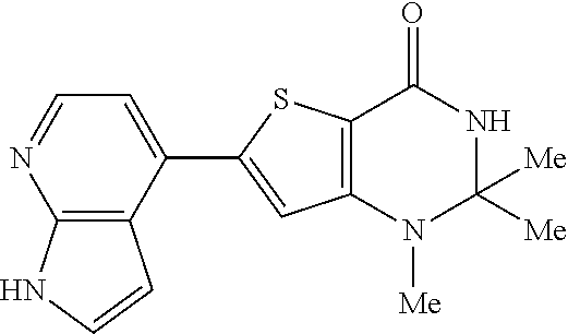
C12=C(C=C(C3=CC=NC4=C3C=CN4)S1)N([Me])C([Me])([Me])NC2=O
